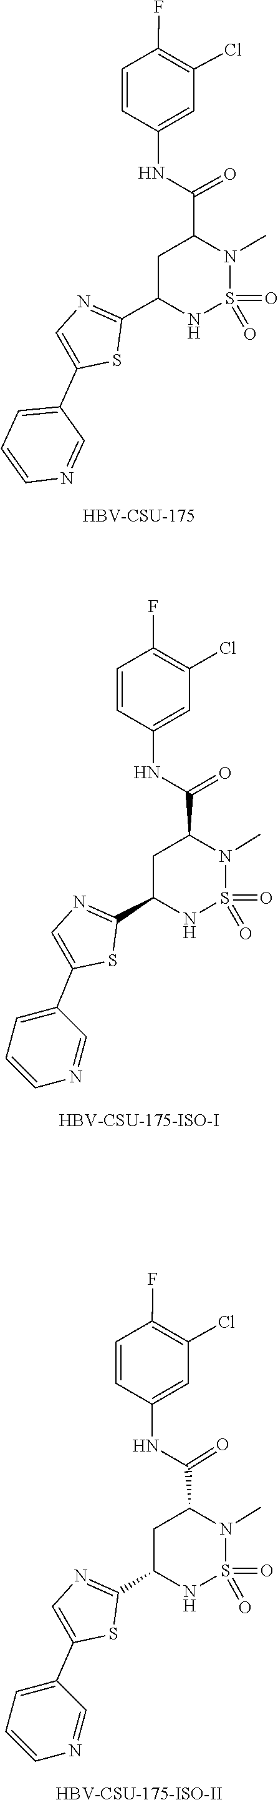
O=S1(=O)NC(C2=NC=C(C3=CC=CN=C3)S2)CC(C(NC2=CC(Cl)=C(F)C=C2)=O)N1C.[HBV-CSU-175].O=S1(=O)NC(C2=NC=C(C3=CC=CN=C3)S2)CC(C(NC2=CC(Cl)=C(F)C=C2)=O)N1C.S1(=O)(=O)N(C)C(C(NC2=CC(Cl)=C(F)C=C2)=O)CC(C2=NC=C(C3=CC=CN=C3)S2)N1
